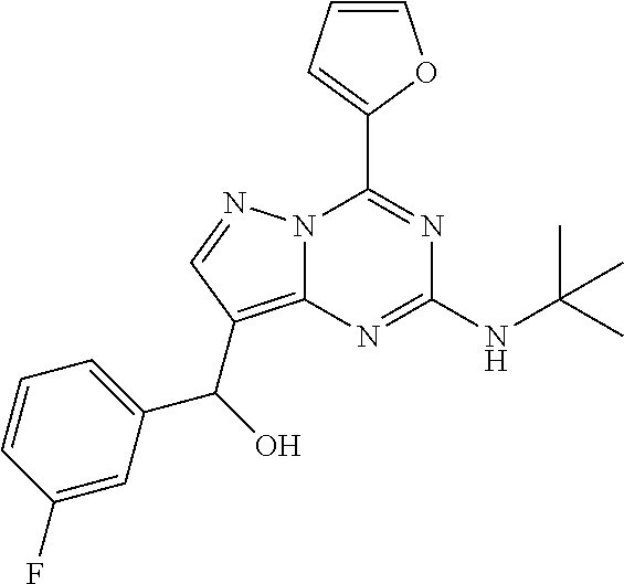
N12C(=C(C(C3=CC=CC(F)=C3)O)C=N1)N=C(NC(C)(C)C)N=C2C1=CC=CO1
